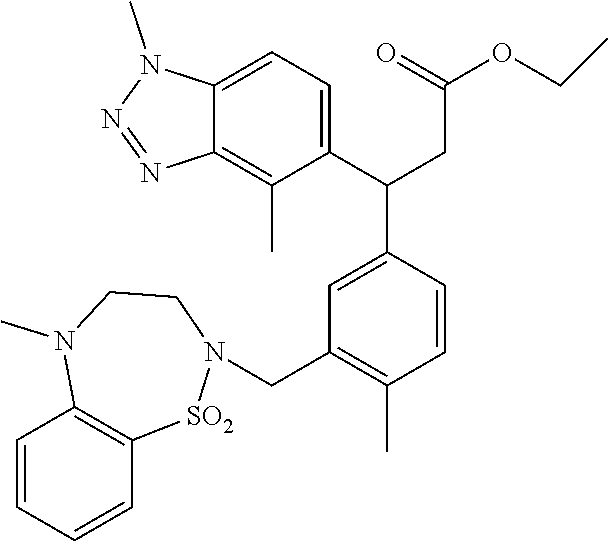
C1=CC=CC2=C1N(C)CCN(CC1=C(C)C=CC(C(C3=CC=C4C(=C3C)N=NN4C)CC(=O)OCC)=C1)[SO2]2
